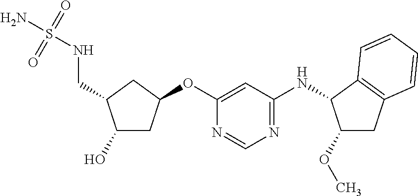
C1(O)CC(OC2=CC(NC3C(OC)CC4=C3C=CC=C4)=NC=N2)CC1CNS(N)(=O)=O
